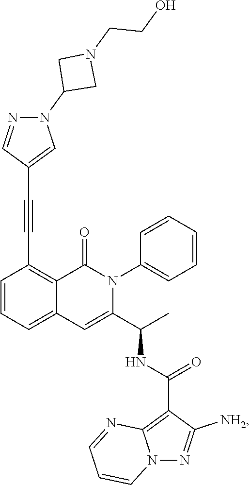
C1=CC=C2C(=C1C#CC1=CN(C3CN(CCO)C3)N=C1)C(=O)N(C1=CC=CC=C1)C(C(C)NC(C1=C3N(N=C1[NH2])C=CC=N3)=O)=C2
